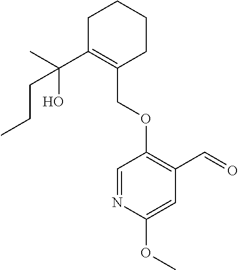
C1C(C(C)(O)CCC)=C(COC2=C(C=O)C=C(OC)N=C2)CCC1
